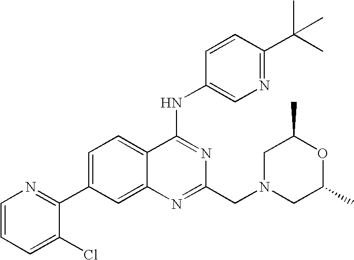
C1=CC=C(Cl)C(C2=CC=C3C(=C2)N=C(CN2CC(C)OC(C)C2)N=C3NC2=CN=C(C(C)(C)C)C=C2)=N1
